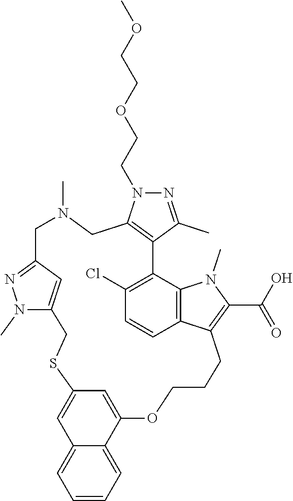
C1C2=C(C(C)=NN2CCOCCOC)C2=C(Cl)C=CC3=C2N(C)C(C(O)=O)=C3CCCOC2=CC(=CC3=CC=CC=C23)SCC2=CC(=NN2C)CN1C
